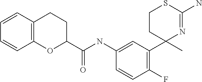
C1(C(NC2=CC(C3(C)N=C(N)SCC3)=C(F)C=C2)=O)CCC2=C(O1)C=CC=C2
